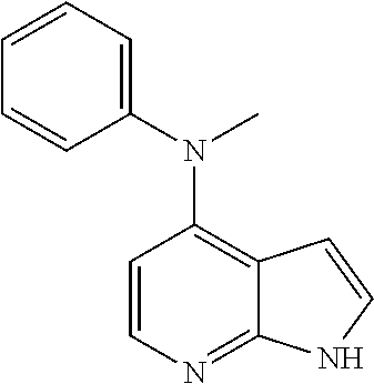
C1=CN=C2C(=C1N(C1=CC=CC=C1)C)C=CN2
